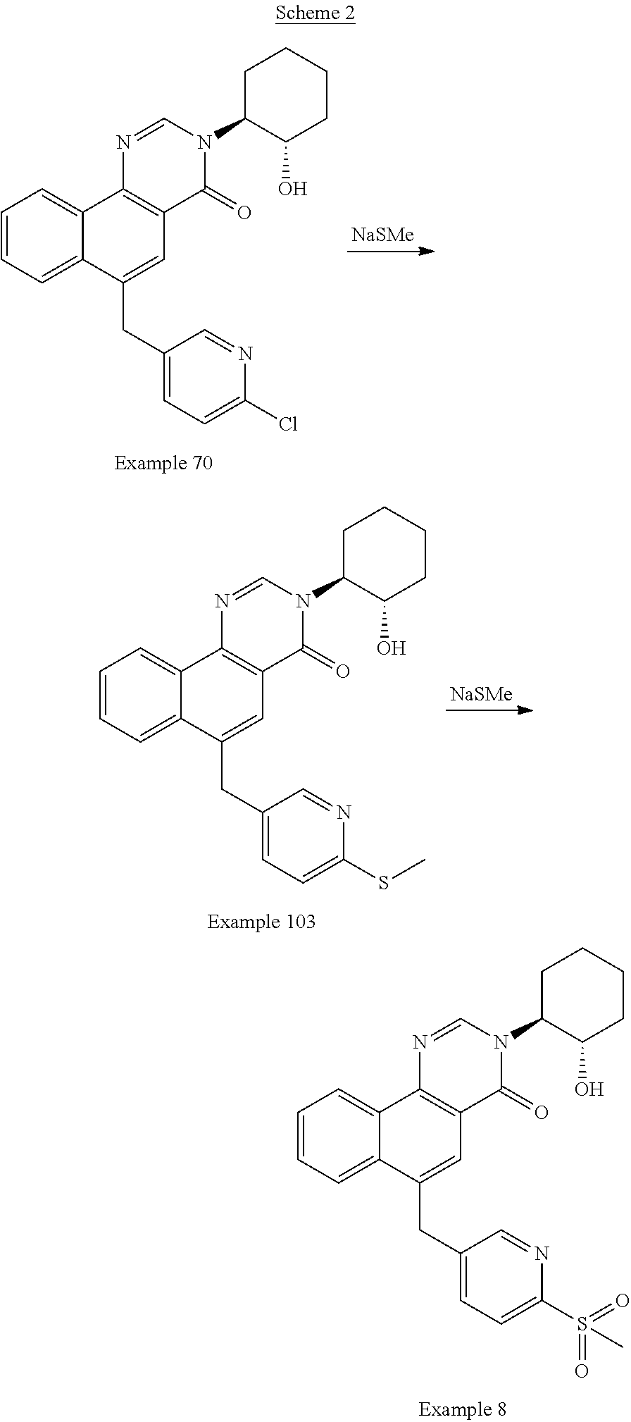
[NaSMe].C1=CC=C2C(=C1)C1=C(C=C2CC2=CC=C(Cl)N=C2)C(=O)N(C2C(O)CCCC2)C=N1.[NaSMe].C1=CC=C2C(=C1)C1=C(C=C2CC2=CC=C(SC)N=C2)C(=O)N(C2C(O)CCCC2)C=N1.C1=CC=C2C(=C1)C1=C(C=C2CC2=CC=C(S(=O)(=O)C)N=C2)C(=O)N(C2C(O)CCCC2)C=N1
